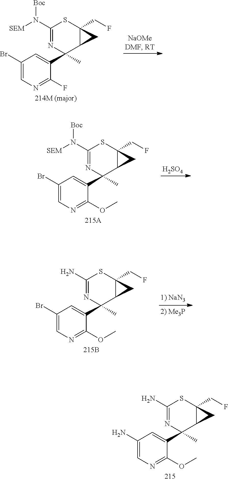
C1(Br)=CN=C(F)C(C2(C)C3C(CF)(SC(N([SEM])[Boc])=N2)C3)=C1.C1(N)=CN=C(OC)C(C2(C)C3C(CF)(SC(N)=N2)C3)=C1.C1(Br)=CN=C(OC)C(C2(C)C3C(CF)(SC(N([SEM])[Boc])=N2)C3)=C1.[H2SO4].C1(Br)=CN=C(OC)C(C2(C)C3C(CF)(SC(N)=N2)C3)=C1
